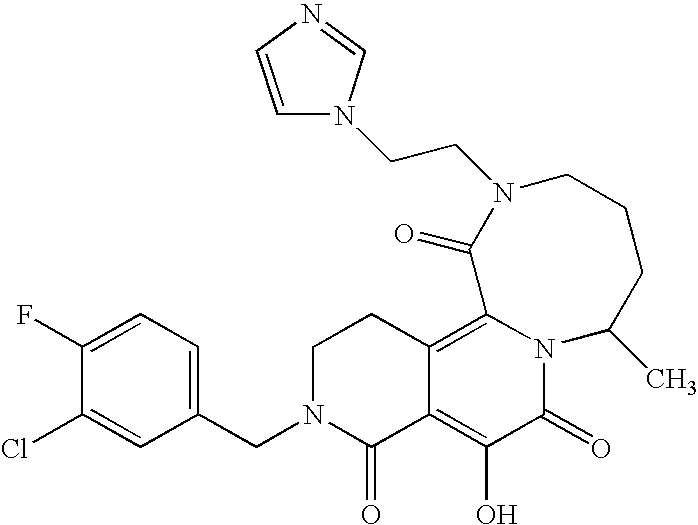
C1(CN2C(=O)C3=C(O)C(=O)N4C(=C3CC2)C(=O)N(CCN2C=CN=C2)CCCC4C)=CC=C(F)C(Cl)=C1
